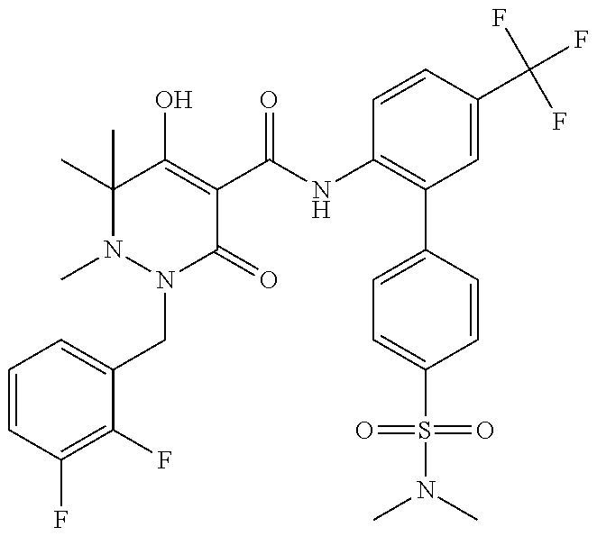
N1(C)N(CC2=CC=CC(F)=C2F)C(=O)C(C(NC2=C(C3=CC=C(S(N(C)C)(=O)=O)C=C3)C=C(C(F)(F)F)C=C2)=O)=C(O)C1(C)C
